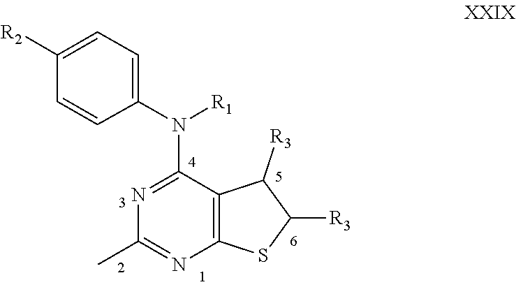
C12=C(C(N([R1])C3=CC=C([R2])C=C3)=NC(C)=N1)C([R3])C([R3])S2
